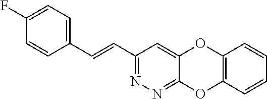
C1(C=CC2=CC=C(F)C=C2)=NN=C2C(=C1)OC1=C(O2)C=CC=C1
